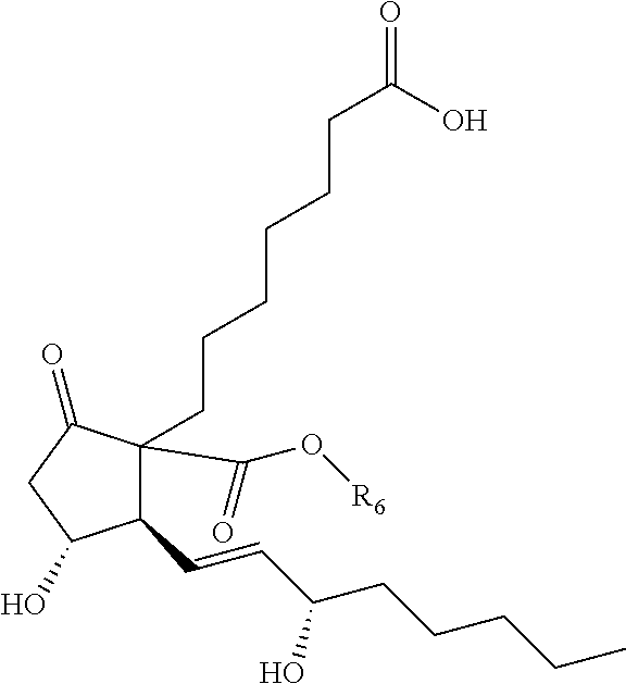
OC(CCCCCCC1(C(O[R6])=O)C(C=CC(CCCCC)O)C(O)CC1=O)=O
